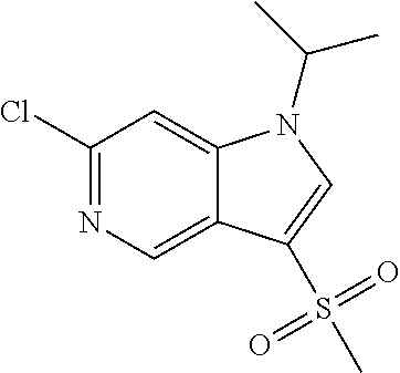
C1(Cl)=NC=C2C(=C1)N(C(C)C)C=C2S(C)(=O)=O
